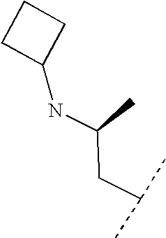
N(C(CC(C)C)C)C1CCC1
